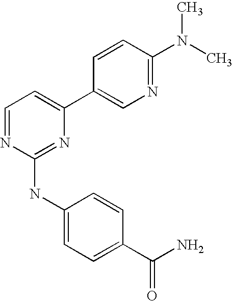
C1=CC(C2=CC=NC(NC3=CC=C(C(N)=O)C=C3)=N2)=CN=C1N(C)C
